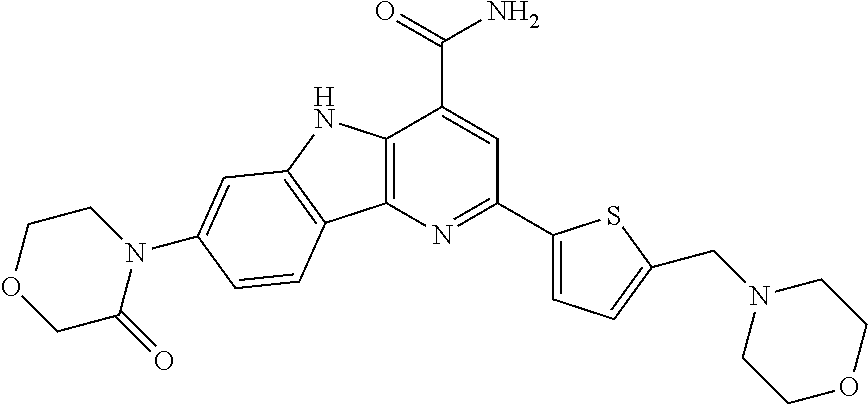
C12=C(N=C(C3=CC=C(CN4CCOCC4)S3)C=C1C(=O)N)C1=C(N2)C=C(N2CCOCC2=O)C=C1
